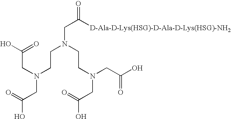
OC(CN(CCN(CCN(CC(=O)O)CC(=O)O)CC([D-Ala-D-Lys(HSG)-D-Ala-D-Lys(HSG)-NH2])=O)CC(=O)O)=O
